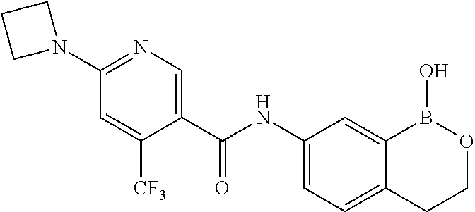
N1(C2=NC=C(C(NC3=CC=C4C(=C3)B(O)OCC4)=O)C([CF3])=C2)CCC1
